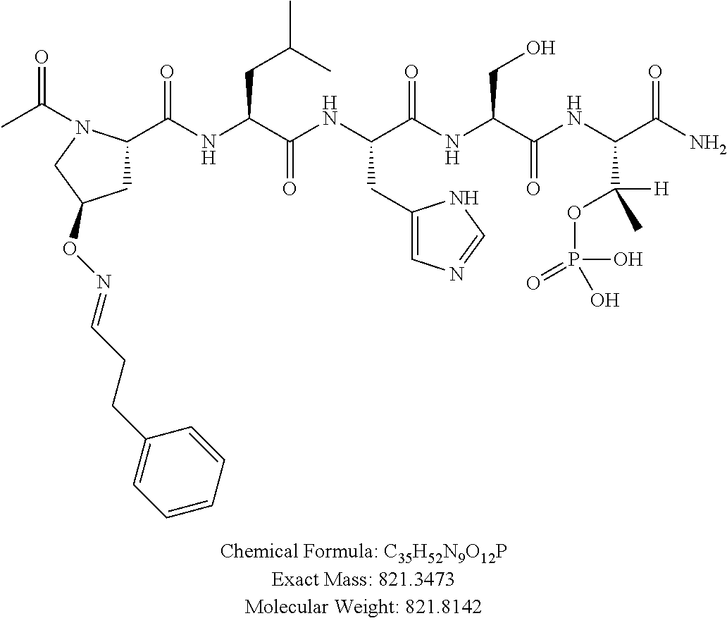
CC(=O)N1C(C(NC(C(NC(C(NC(C(NC(C(N)=O)C([H])(C)OP(=O)(O)O)=O)CO)=O)CC2=CN=CN2)=O)CC(C)C)=O)CC(ON=CCCC2=CC=CC=C2)C1
